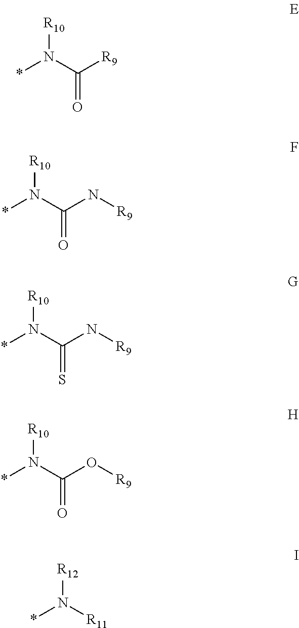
*N(C([R9])=O)[R10].*N(C(N[R9])=O)[R10].*N(C(N[R9])=S)[R10].*N(C(O[R9])=O)[R10].*N([R11])[R12]
